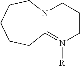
N12C(=N([R])CCC1)CCCCC2
